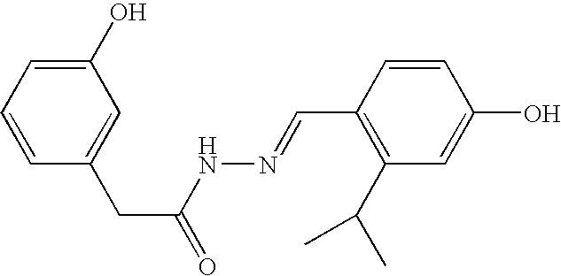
C1(O)=CC=CC(CC(=O)NN=CC2=C(C(C)C)C=C(O)C=C2)=C1
